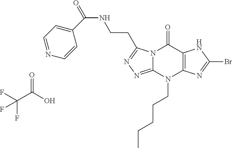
N12C(=NN=C1CCNC(C1=CC=NC=C1)=O)N(CCCCC)C1=C(C2=O)NC(Br)=N1.C(C(O)=O)(F)(F)F
